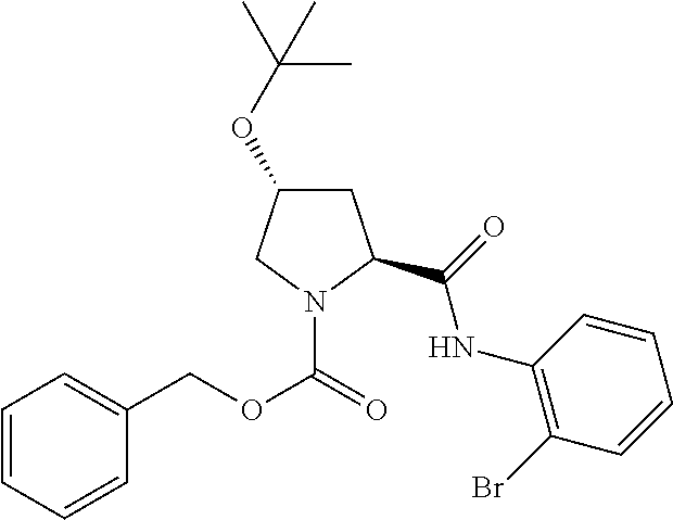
C1(OC(C)(C)C)CC(C(NC2=C(Br)C=CC=C2)=O)N(C(=O)OCC2=CC=CC=C2)C1
